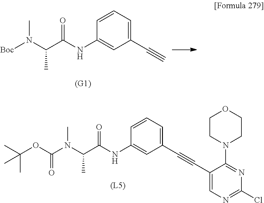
C1=CC=C(C#CC2=CN=C(Cl)N=C2N2CCOCC2)C=C1NC(=O)C(N(C)C(=O)OC(C)(C)C)C.C1=CC=C(C#C)C=C1NC(=O)C(N(C)[Boc])C
